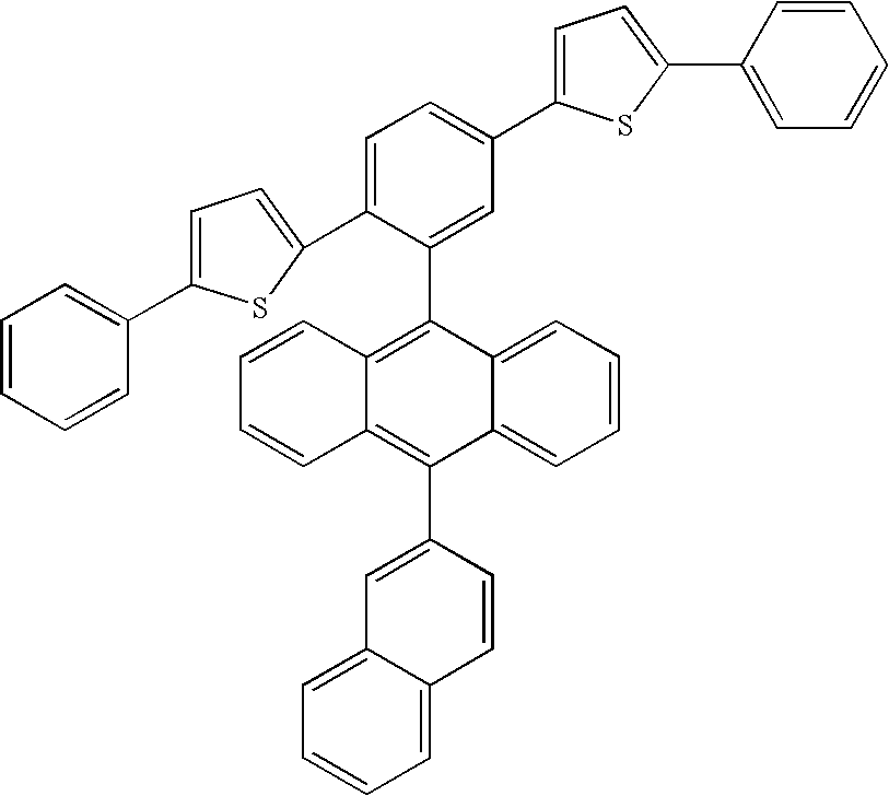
C1=CC=CC(C2=CC=C(C3=CC=C(C4=CC=C(C5=CC=CC=C5)S4)C=C3C3=C4C(=C(C5=CC6=CC=CC=C6C=C5)C5=CC=CC=C35)C=CC=C4)S2)=C1
